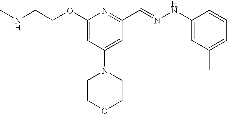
C(COC1=CC(N2CCOCC2)=CC(C=NNC2=CC(C)=CC=C2)=N1)NC
